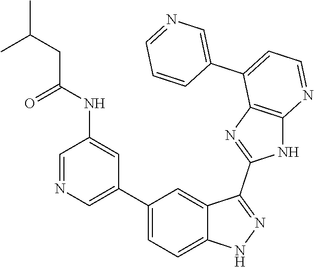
C1=NC=C(C2=CC=C3C(=C2)C(C2=NC4=C(N2)N=CC=C4C2=CN=CC=C2)=NN3)C=C1NC(=O)CC(C)C
